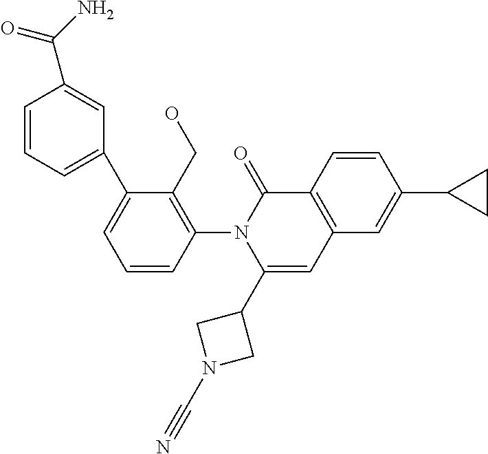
C1=CC(N2C(C3CN(C#N)C3)=CC3=C(C2=O)C=CC(C2CC2)=C3)=C(CO)C(C2=CC=CC(C(N)=O)=C2)=C1
